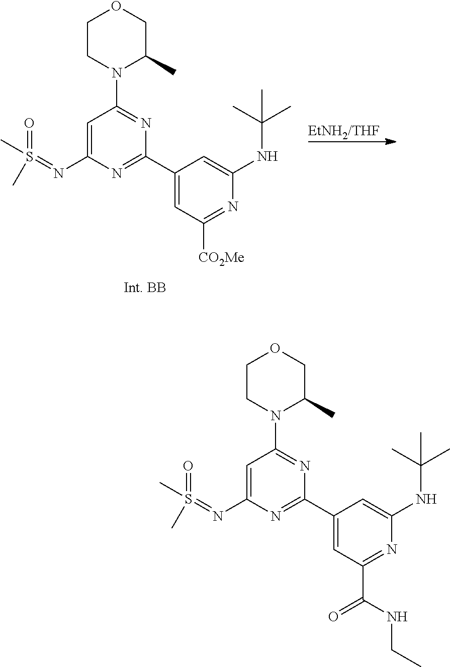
C1CN(C2=NC(C3=CC([CO2Me])=NC(NC(C)(C)C)=C3)=NC(N=S(=O)(C)C)=C2)C(C)CO1.[EtNH2/THF].C1CN(C2=NC(C3=CC(C(NCC)=O)=NC(NC(C)(C)C)=C3)=NC(N=S(=O)(C)C)=C2)C(C)CO1
